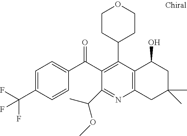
C1=C(C(F)(F)F)C=CC(C(C2=C(C3CCOCC3)C3=C(N=C2C(OC)C)CC(C)(C)CC3O)=O)=C1
